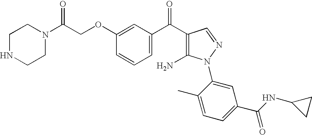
C1NCCN(C(COC2=CC(C(C3=C(N)N(C4=CC(C(NC5CC5)=O)=CC=C4C)N=C3)=O)=CC=C2)=O)C1
